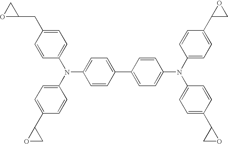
C1=CC(C2=CC=C(N(C3=CC=C(C4CO4)C=C3)C3=CC=C(C4CO4)C=C3)C=C2)=CC=C1N(C1=CC=C(C2OC2)C=C1)C1=CC=C(CC2CO2)C=C1
